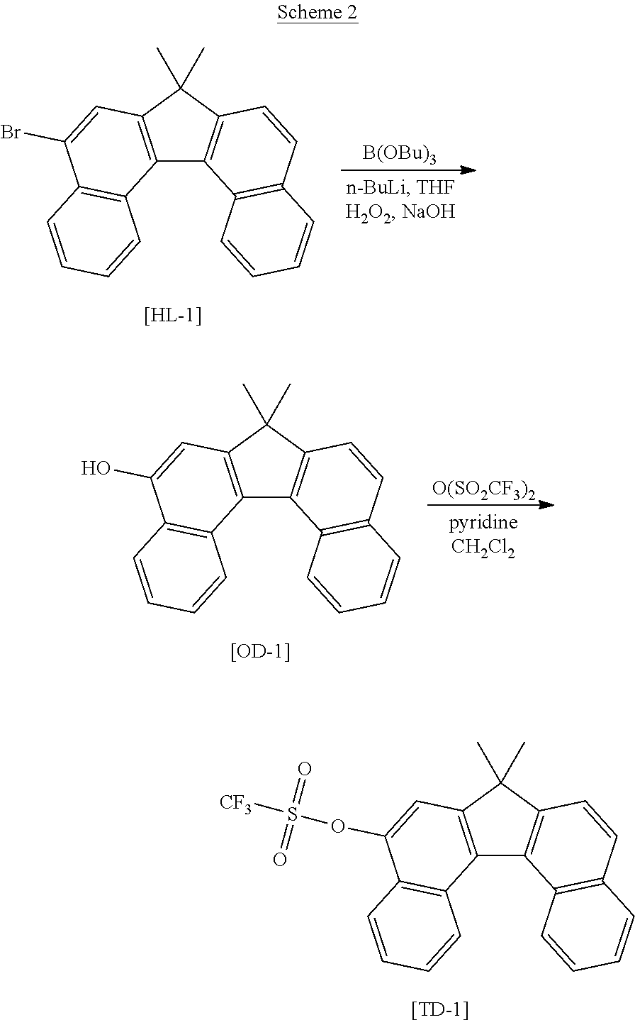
C12=C(C(C)(C)C3=C1C1=C(C=C3)C=CC=C1)C=C(Br)C1=C2C=CC=C1.[B(OBu)3].C12=C(C(C)(C)C3=C1C1=C(C=C3)C=CC=C1)C=C(O)C1=C2C=CC=C1.[[OD-1]].[O(SO2CF3)2].C12=C(C(C)(C)C3=C1C1=C(C=C3)C=CC=C1)C=C(OS([CF3])(=O)=O)C1=C2C=CC=C1.[[TD-1]]
